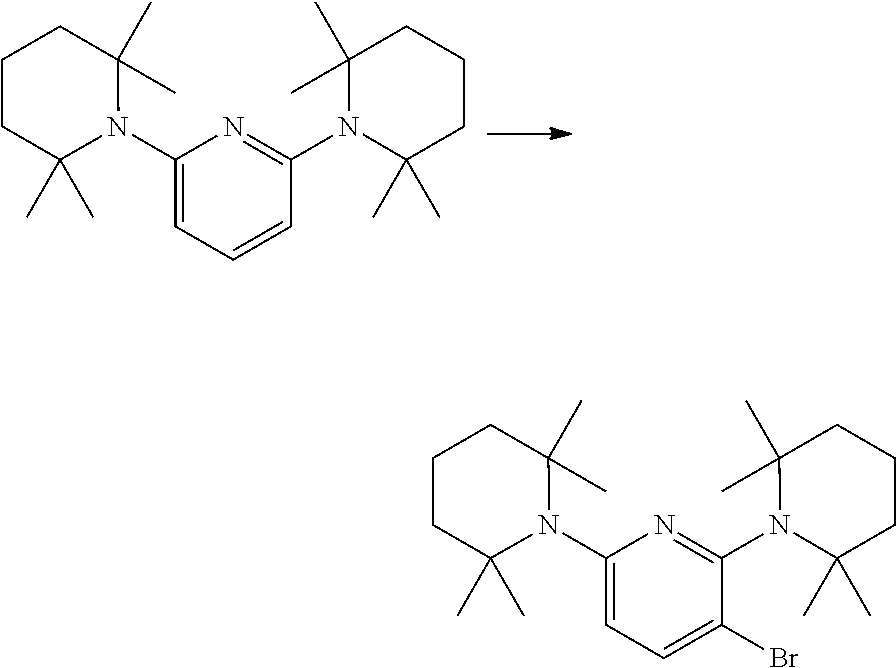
C1(N2C(C)(C)CCCC2(C)C)=CC=CC(N2C(C)(C)CCCC2(C)C)=N1.C1(N2C(C)(C)CCCC2(C)C)=CC=C(Br)C(N2C(C)(C)CCCC2(C)C)=N1
